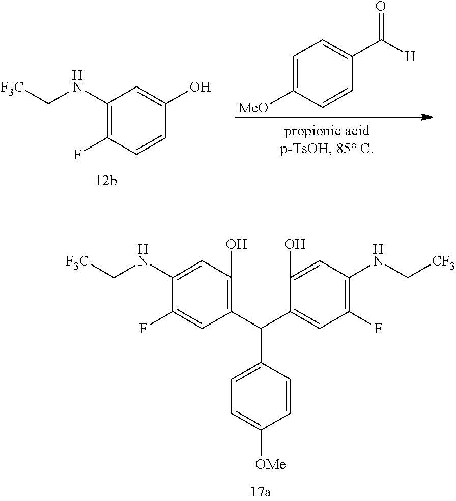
C1(NC[F3C])=C(F)C=CC(O)=C1.C1=C([MeO])C=CC(C(=O)[H])=C1.C1(NC[F3C])=CC(O)=C(C(C2=CC=C([OMe])C=C2)C2=CC(F)=C(NC[CF3])C=C2O)C=C1F
